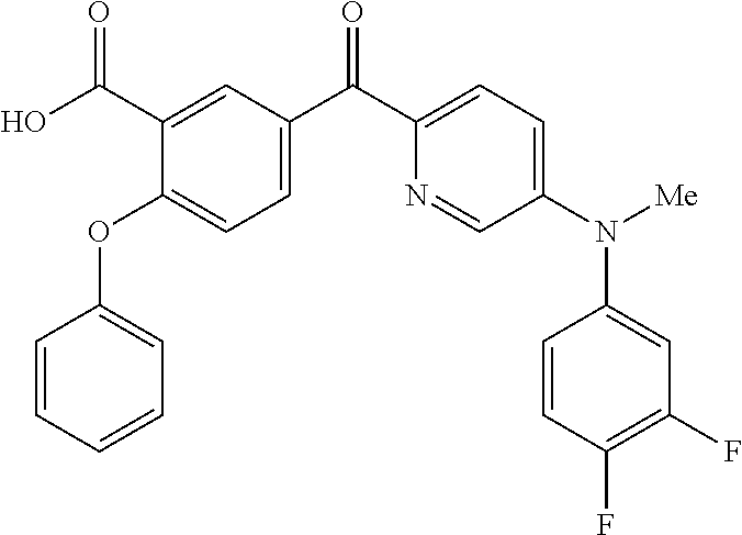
C1=CC=CC=C1OC1=CC=C(C(C2=CC=C(N(C3=CC(F)=C(F)C=C3)[Me])C=N2)=O)C=C1C(O)=O
